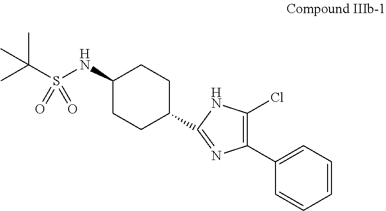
CC(S(NC1CCC(C2=NC(C3=CC=CC=C3)=C(Cl)N2)CC1)(=O)=O)(C)C
